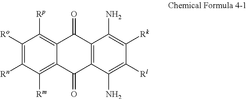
C12=C([Rp])C([Ro])=C([Rn])C([Rm])=C1C(=O)C1=C(C2=O)C(N)=C([Rk])C([Rl])=C1N
